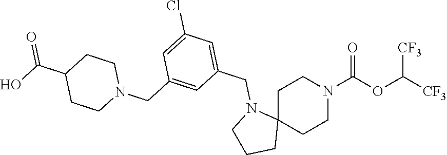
C1C2(CCN(C(OC([CF3])[CF3])=O)C1)N(CC1=CC(Cl)=CC(CN3CCC(C(O)=O)CC3)=C1)CCC2
